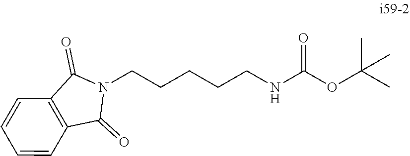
C1=CC=CC2=C1C(=O)N(CCCCCNC(OC(C)(C)C)=O)C2=O
